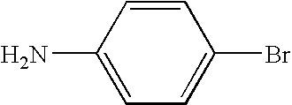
C1=CC(N)=CC=C1Br
